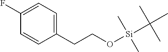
C1=C(F)C=CC(CCO[Si](C(C)(C)C)(C)C)=C1
